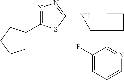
C1(CNC2=NN=C(C3CCCC3)S2)(C2=NC=CC=C2F)CCC1
